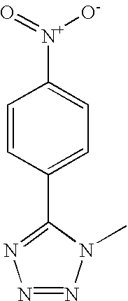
C1=CC(C2=NN=NN2C)=CC=C1[N+](=O)[O-]
